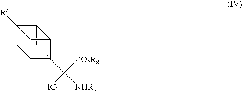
C12([R1])C3C4C5(C([NHR9])([CO2R8])[R3])C(C14)C2C53
